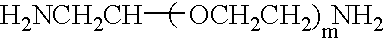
[H2NCH2CH][OCH2CH2)  NH2]
